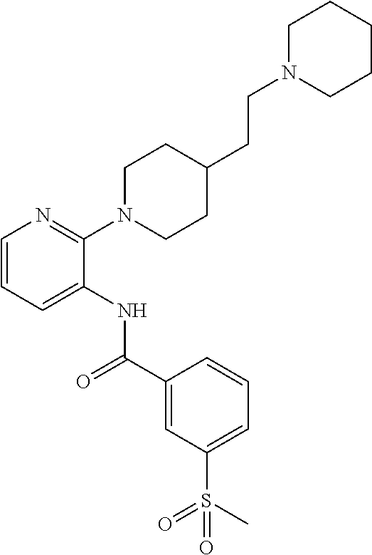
C1(N2CCC(CCN3CCCCC3)CC2)=NC=CC=C1NC(=O)C1=CC(S(C)(=O)=O)=CC=C1
